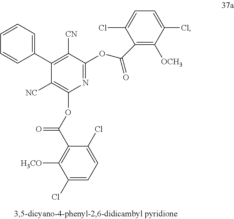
C1=CC=CC(C2=C([CN])C(OC(C3=C([OCH3])C(Cl)=CC=C3Cl)=O)=NC(OC(C3=C([H3CO])C(Cl)=CC=C3Cl)=O)=C2[NC])=C1
